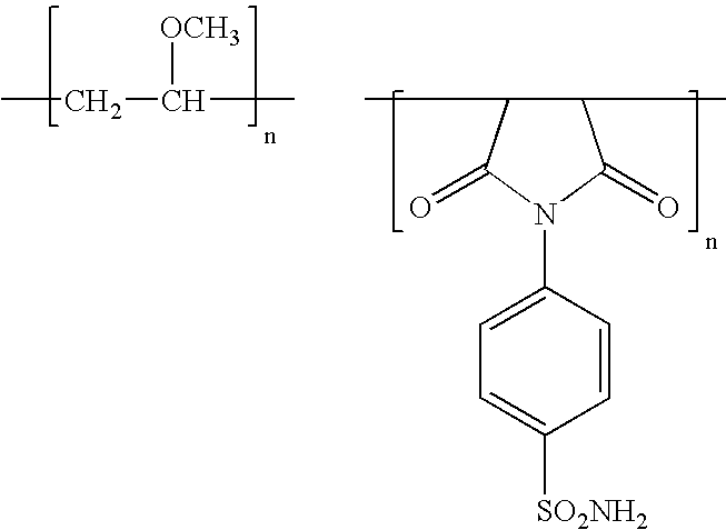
CCC([OCH3])C.C1(C)C(C)C(=O)N(C2=CC=C([SO2NH2])C=C2)C1=O
